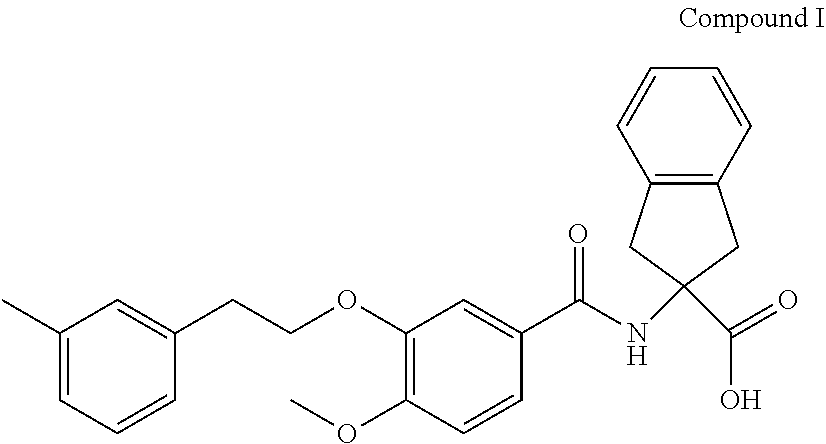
C1=CC2=C(C=C1)CC(NC(C1=CC(OCCC3=CC(C)=CC=C3)=C(OC)C=C1)=O)(C(=O)O)C2
